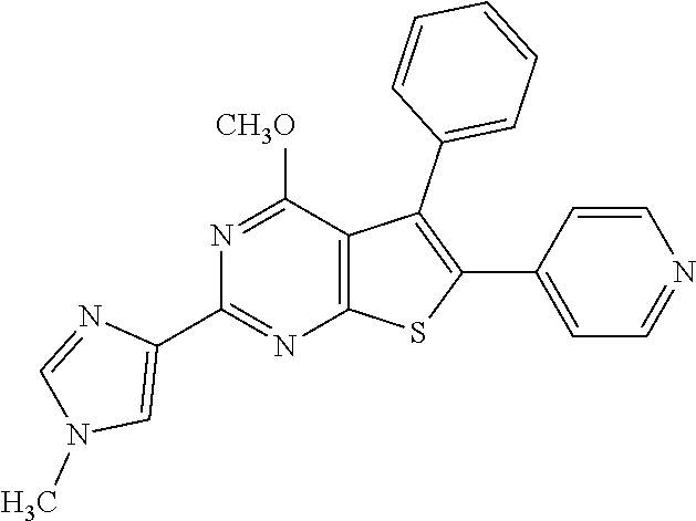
C12=C(C([CH3O])=NC(C3=CN(C)C=N3)=N1)C(C1=CC=CC=C1)=C(C1=CC=NC=C1)S2
